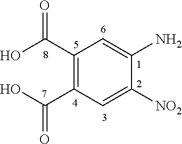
C1(C(O)=O)=C(C(O)=O)C=C([NO2])C(N)=C1
